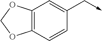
C12=C(C=CC(C->C)=C1)OCO2
